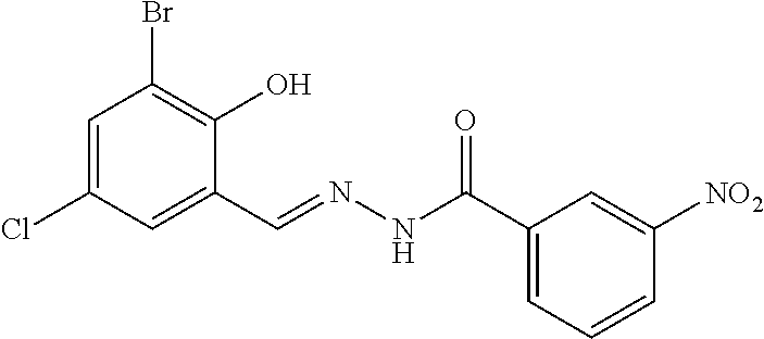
C1=C(Cl)C=C(C=NNC(C2=CC=CC([NO2])=C2)=O)C(O)=C1Br
